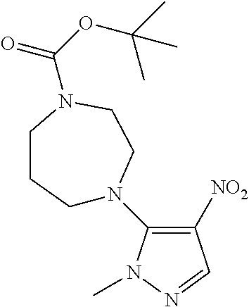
C1([NO2])=C(N2CCCN(C(=O)OC(C)(C)C)CC2)N(C)N=C1
